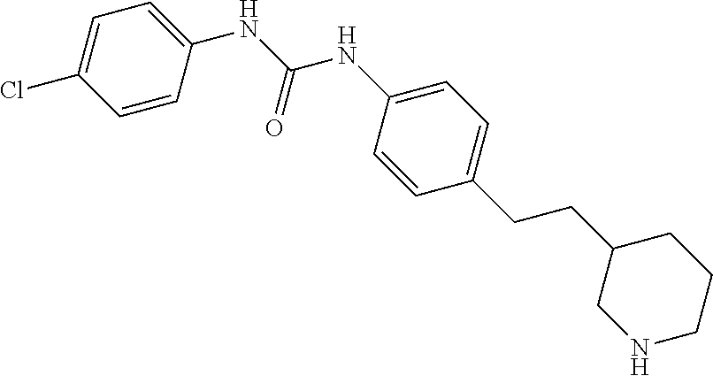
C1=C(NC(NC2=CC=C(CCC3CCCNC3)C=C2)=O)C=CC(Cl)=C1
